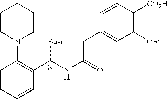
C1CN(C2=C(C(NC(=O)CC3=CC([OEt])=C([CO2H])C=C3)[Bu-i])C=CC=C2)CCC1.S
